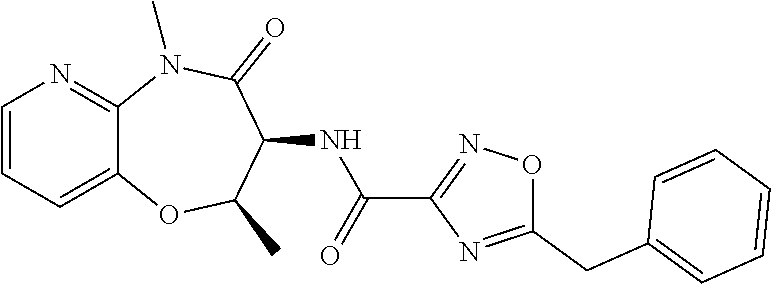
C12=CC=CN=C1N(C)C(=O)C(NC(C1=NOC(CC3=CC=CC=C3)=N1)=O)C(C)O2
